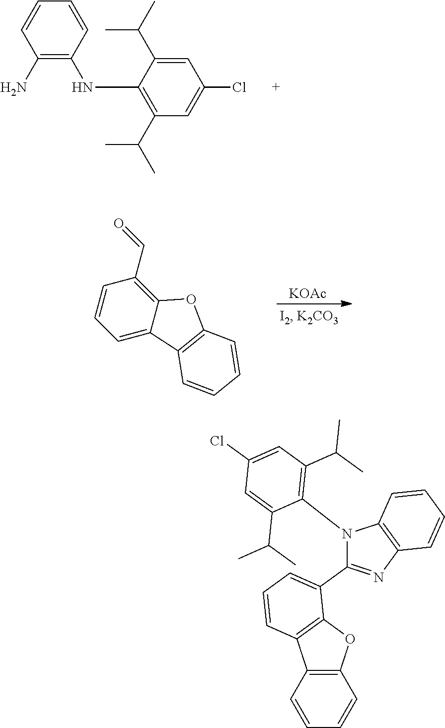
C1=CC(NC2=C(C(C)C)C=C(Cl)C=C2C(C)C)=C(N)C=C1.[KOAc].C1(C=O)=C2C(=CC=C1)C1=C(O2)C=CC=C1.C12=C(C=CC=C1)C1=C(O2)C(C2=NC3=C(N2C2=C(C(C)C)C=C(Cl)C=C2C(C)C)C=CC=C3)=CC=C1
